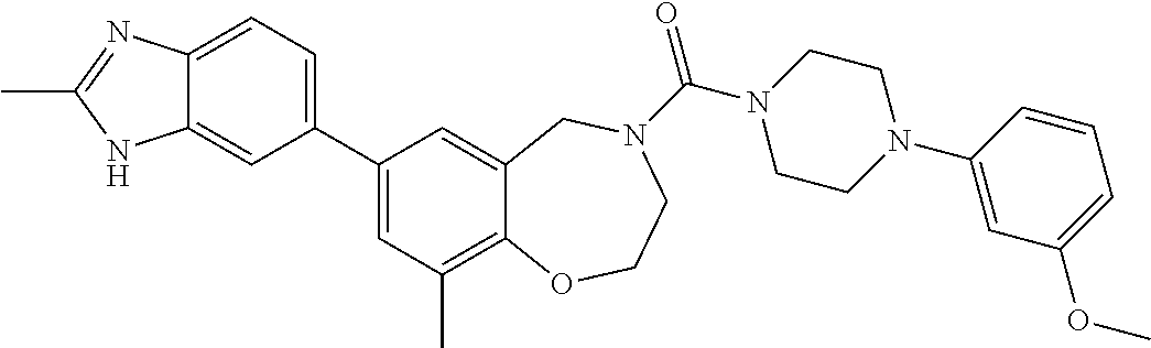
C12=CC=C(C3=CC(C)=C4C(=C3)CN(C(=O)N3CCN(C5=CC(OC)=CC=C5)CC3)CCO4)C=C1NC(C)=N2
